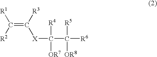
[X](C(C([R6])([R5])[OR8])([R4])[OR7])C(=C([R1])[R2])[R3]
